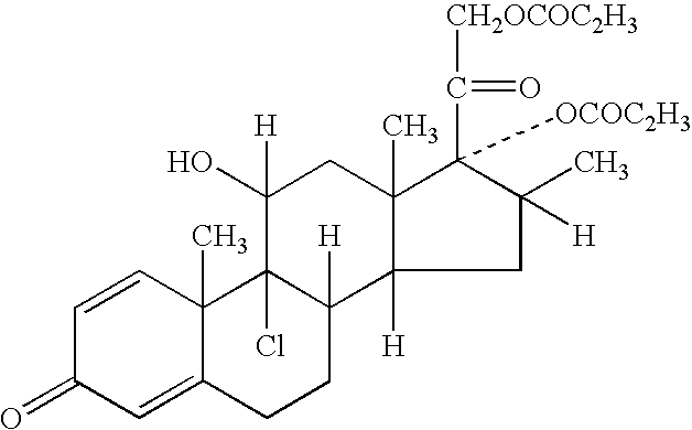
C1=CC2(C)C(=CC1=O)CCC1([H])C2(Cl)C(O)([H])CC2(C)C(C(=O)[CH2OCOC2H3])([OCOC2H3])C(C)([H])CC12[H]
